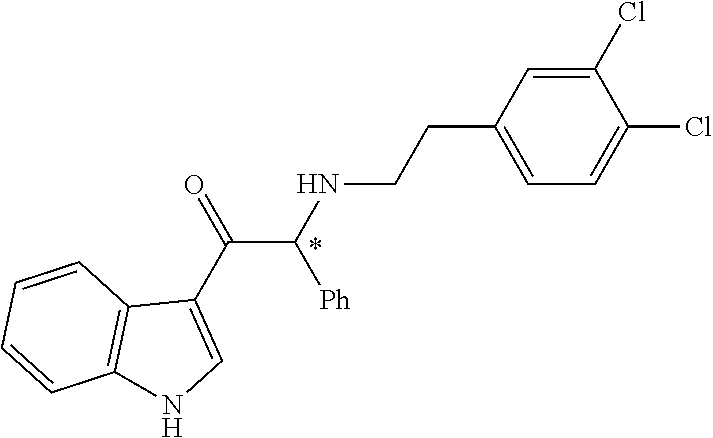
C1(Cl)=CC(CCNC(C(C2=CNC3=C2C=CC=C3)=O)[Ph])=CC=C1Cl
